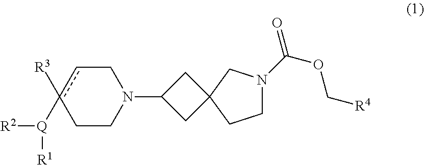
C1CN(C2CC3(C2)CCN(C(OC[R4])=O)C3)Ccc1([R3])[Q]([R1])[R2]
